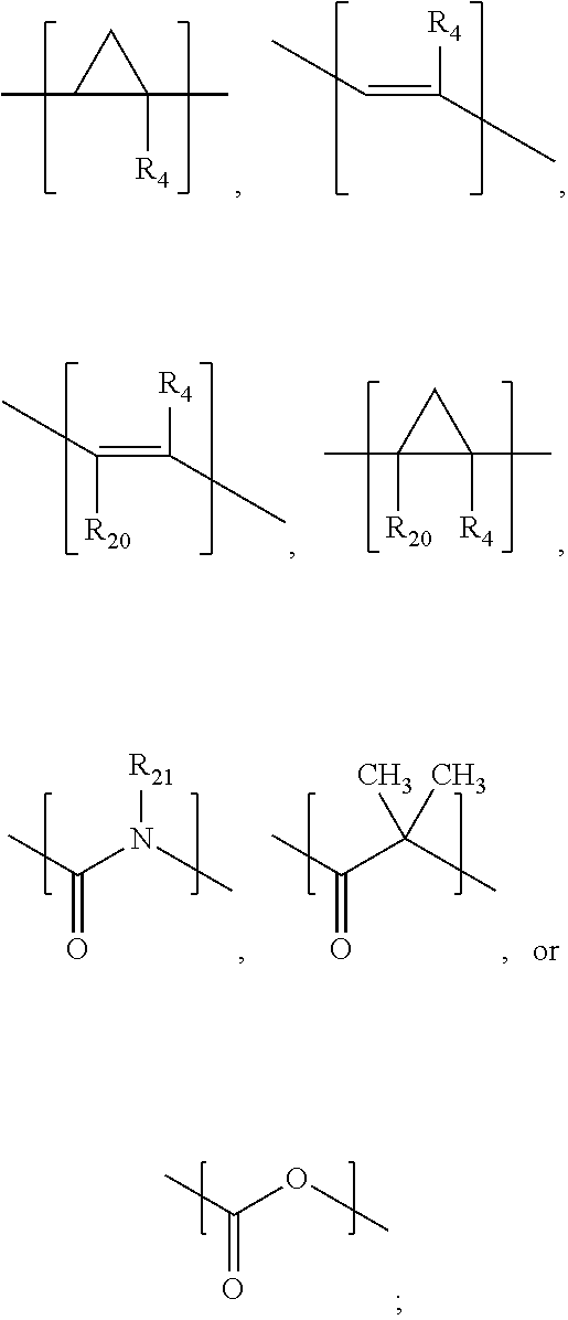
CC([R20])=C([R4])C.CC1([R20])C(C)([R4])C1.CC1C(C)([R4])C1.CC=C([R4])C.CC(OC)=O.CC(N(C)[R21])=O.CC(C(C)(C)C)=O
